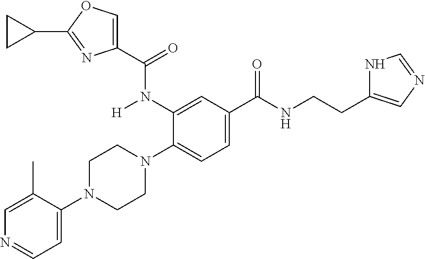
C1=C(C)C(N2CCN(C3=CC=C(C(NCCC4=CN=CN4)=O)C=C3N(C(C3=COC(C4CC4)=N3)=O)[H])CC2)=CC=N1
